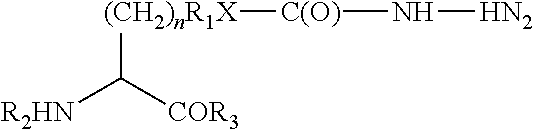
[R2HN]C([(CH2)nR1X][C(O)]N[HN2])[COR3]
